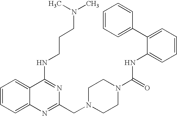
C1=CC=C2C(=C1)C(NCCCN(C)C)=NC(CN1CCN(C(=O)NC3=CC=CC=C3C3=CC=CC=C3)CC1)=N2
